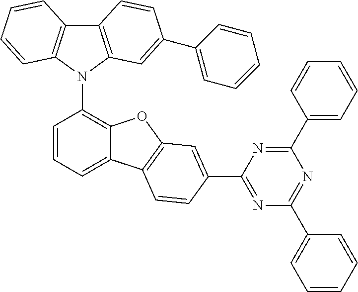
C12=C(N(C3=C4C(=CC=C3)C3=C(O4)C=C(C4=NC(C5=CC=CC=C5)=NC(C5=CC=CC=C5)=N4)C=C3)C3=C1C=CC=C3)C=C(C1=CC=CC=C1)C=C2
